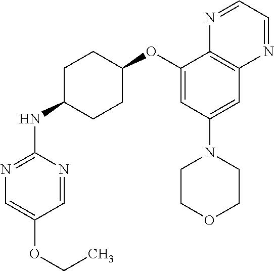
C1(OC2CCC(NC3=NC=C(OCC)C=N3)CC2)=CC(N2CCOCC2)=CC2=C1N=CC=N2
